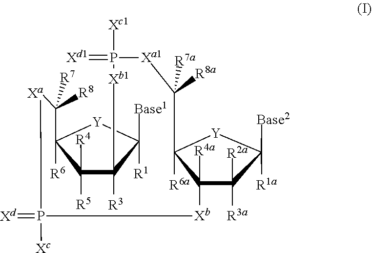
C12([R4a])C([R2a])([R3a])C([Base2])([R1a])[Y]C1([R6a])C([R8a])([R7a])[Xa1]P(=[Xd1])([Xc1])[Xb1]C1([R3])C([R4])([R5])C([R6])([Y]C1([Base1])[R1])C([R8])([R7])[Xa]P([Xc])(=[Xd])[Xb]2
